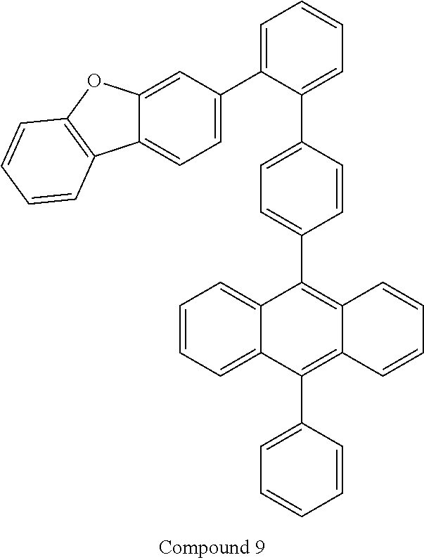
C1(C2=CC=CC=C2C2=CC=C3C(=C2)OC2=C3C=CC=C2)=CC=C(C2=C3C(=C(C4=CC=CC=C4)C4=CC=CC=C24)C=CC=C3)C=C1
